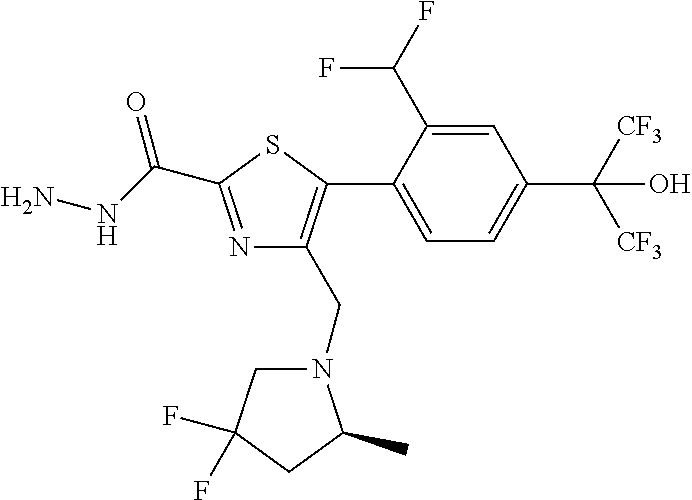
C1(C2=C(CN3CC(F)(F)CC3C)N=C(C(NN)=O)S2)=CC=C(C([CF3])([CF3])O)C=C1C(F)F
